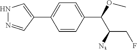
C1(C(C(CF)[N3])OC)=CC=C(C2=CNN=C2)C=C1
